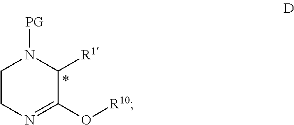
C1CN=C(O[R10])C([R1])N1[PG]
